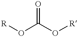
[R]OC(O[R])=O
